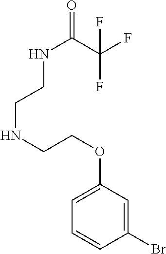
C1=CC(Br)=CC(OCCNCCNC(C(F)(F)F)=O)=C1
